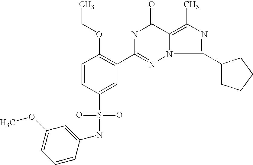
C1=CC(S(=O)(=O)NC2=CC(OC)=CC=C2)=CC(C2=NN3C(=C(C)N=C3C3CCCC3)C(=O)N2)=C1OCC
